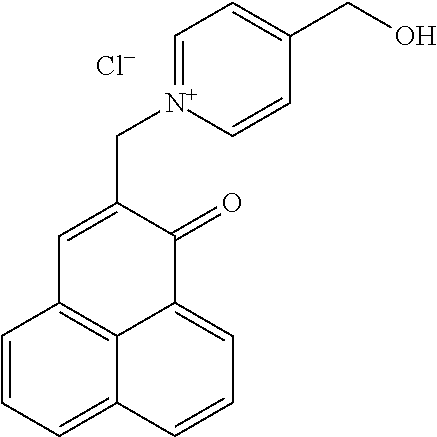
C1=CC=C2C3=C1C=C(C[N+]1=CC=C(CO)C=C1)C(=O)C3=CC=C2.[Cl-]
